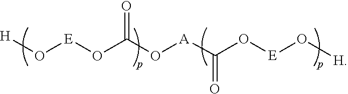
[H]O[E]OC(O[A]C(O[E]O[H])=O)=O
